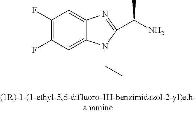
C1(F)=C(F)C=C2C(=C1)N=C(C(C)N)N2CC
